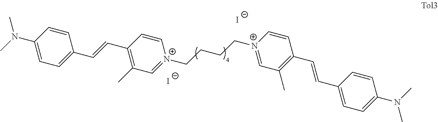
C1=CC(N(C)C)=CC=C1C=CC1=C(C)C=[N+](CCCC[N+]2=CC(C)=C(C=CC3=CC=C(N(C)C)C=C3)C=C2)C=C1.[I-].[I-]
